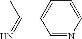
N=C(C1=CC=CN=C1)C
